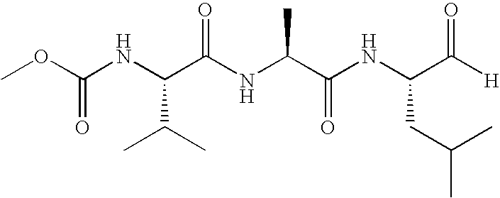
COC(NC(C(NC(C(NC(C([H])=O)CC(C)C)=O)C)=O)C(C)C)=O
